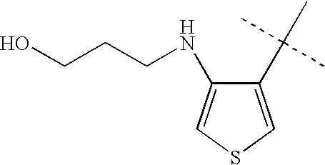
C1(C(C)(C)C)=CSC=C1NCCCO
